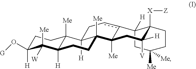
C1C([H])(O[G])C([Me])([W])C2([H])C([Me])(C1)C1([H])C([Me])(C3([Me])c(cC1)C1([H])C([X][Z])(CCC([Me])([Me])C1)C([V])([H])C3)CC2
